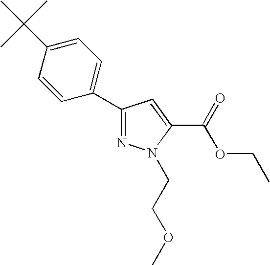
C1(C2=CC=C(C(C)(C)C)C=C2)=NN(CCOC)C(C(OCC)=O)=C1
